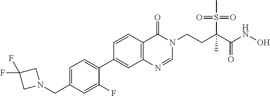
C1=C(CN2CC(F)(F)C2)C=C(F)C(C2=CC3=C(C=C2)C(=O)N(CCC(C(NO)=O)(S(=O)(=O)C)C)C=N3)=C1
